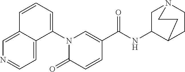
C1(N2C(=O)C=CC(C(NC3CN4CCC3CC4)=O)=C2)=CC=CC2=CN=CC=C12
